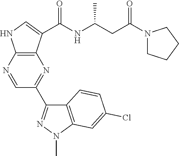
C12=C(N=CC(C3=NN(C)C4=C3C=CC(Cl)=C4)=N1)NC=C2C(NC(CC(N1CCCC1)=O)C)=O
